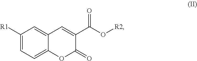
C1([R1])=CC=C2C(=C1)C=C(C(O[R2])=O)C(=O)O2
